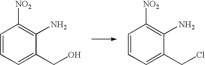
C1=CC=C(CO)C(N)=C1[NO2].C1=CC=C(CCl)C(N)=C1[NO2]
